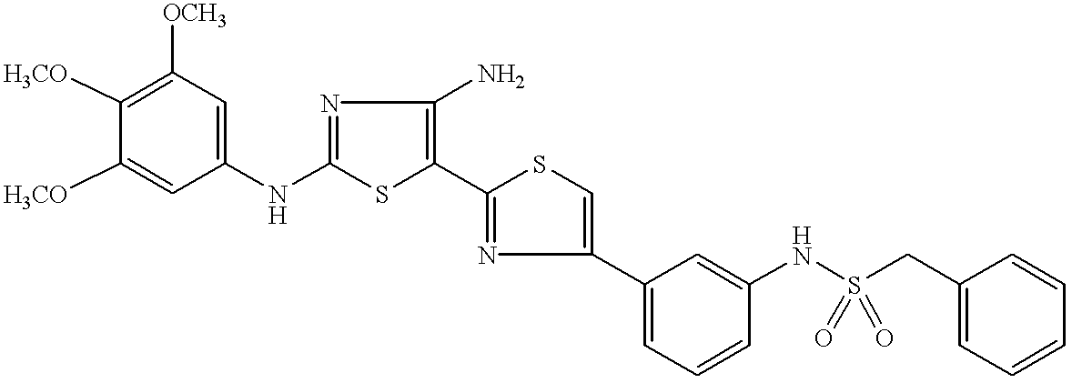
C1=C(NC2=NC(N)=C(C3=NC(C4=CC=CC(NS(CC5=CC=CC=C5)(=O)=O)=C4)=CS3)S2)C=C([H3CO])C([H3CO])=C1[OCH3]
